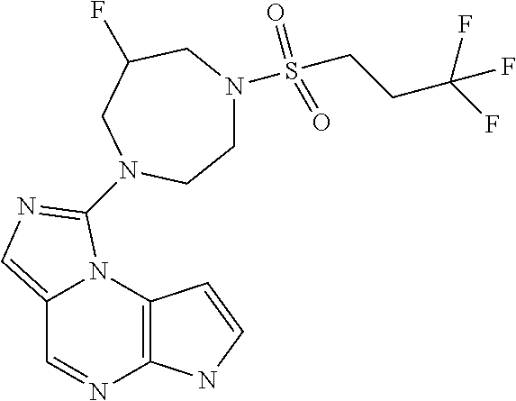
C12=C(N3C(=CN=C3N3CC(F)CN(S(CCC(F)(F)F)(=O)=O)CC3)C=N1)C=CN2
